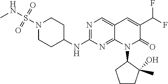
N1(S(NC)(=O)=O)CCC(NC2=NC=C3C(=N2)N(C2CCCC2(C)O)C(=O)C(C(F)F)=C3)CC1
